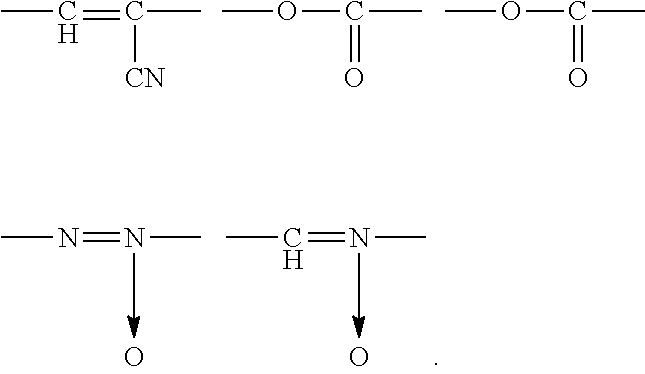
CC=C(C)[CN].COC(C)=O.COC(C)=O.CN=NC.O.CC=NC.O
